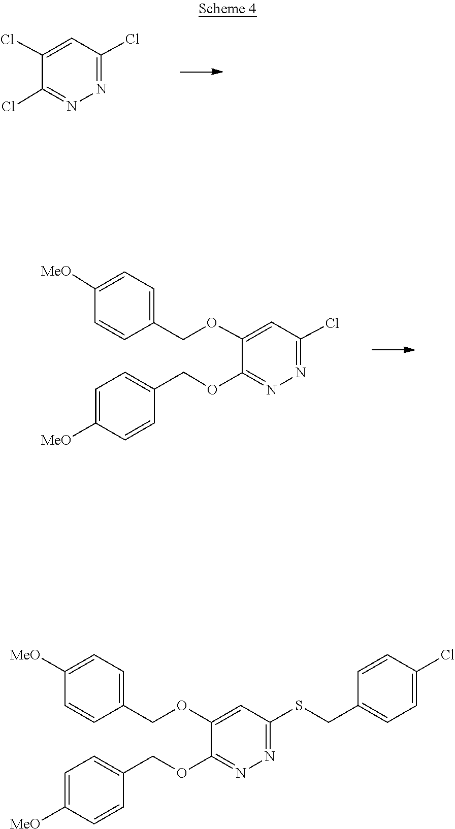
C1(Cl)=NN=C(Cl)C=C1Cl.C1(OCC2=CC=C([MeO])C=C2)=NN=C(Cl)C=C1OCC1=CC=C([MeO])C=C1.C1=C(COC2=NN=C(SCC3=CC=C(Cl)C=C3)C=C2OCC2=CC=C([MeO])C=C2)C=CC([MeO])=C1
